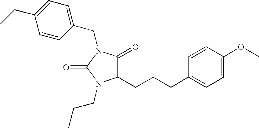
C1=CC(CN2C(=O)C(CCCC3=CC=C(OC)C=C3)N(CCC)C2=O)=CC=C1CC
